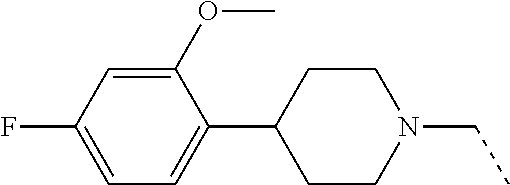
C1(OC)=CC(F)=CC=C1C1CCN(CC)CC1
